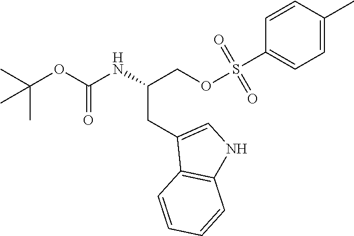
CC(OC(NC(COS(C1=CC=C(C)C=C1)(=O)=O)CC1=CNC2=C1C=CC=C2)=O)(C)C
